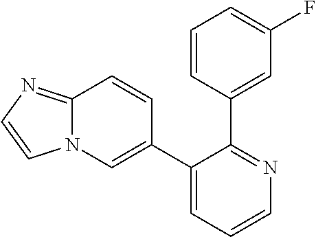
C12=NC=CN1C=C(C1=CC=CN=C1C1=CC(F)=CC=C1)C=C2
